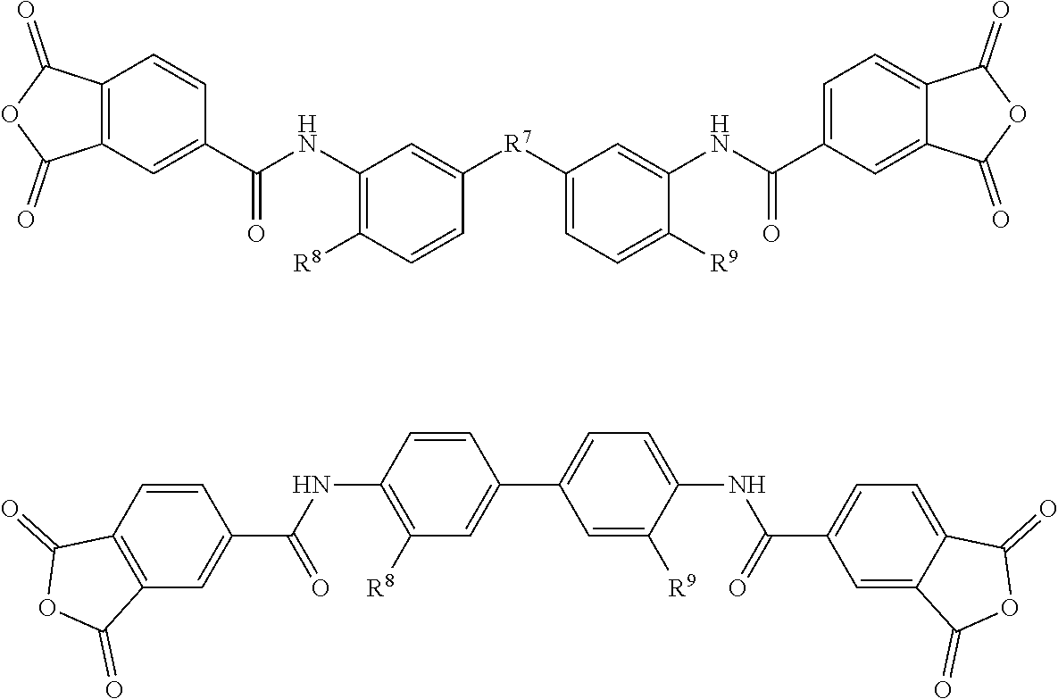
C12=C(C=C(C(NC3=C([R8])C=CC([R7]C4=CC=C([R9])C(NC(C5=CC=C6C(=C5)C(=O)OC6=O)=O)=C4)=C3)=O)C=C1)C(=O)OC2=O.C1=CC2=C(C=C1C(=O)NC1=C([R8])C=C(C3=CC=C(NC(C4=CC=C5C(=C4)C(=O)OC5=O)=O)C([R9])=C3)C=C1)C(=O)OC2=O
